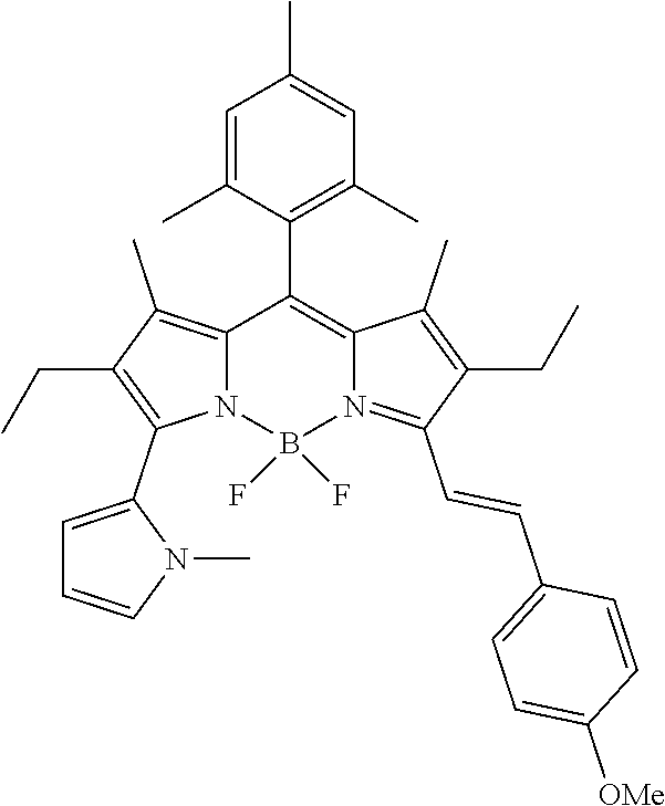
C12=C(C)C(CC)=C(C3=CC=CN3C)N1B(F)(F)N1=C(C=CC3=CC=C([OMe])C=C3)C(CC)=C(C)C1=C2C1=C(C)C=C(C)C=C1C
